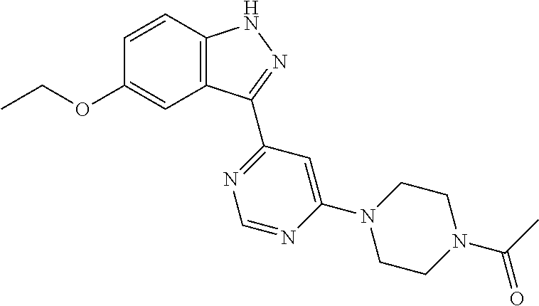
C12=C(C=CC(OCC)=C1)NN=C2C1=NC=NC(N2CCN(C(C)=O)CC2)=C1
